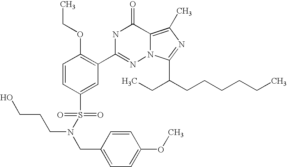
C1=CC(S(=O)(=O)N(CCCO)CC2=CC=C(OC)C=C2)=CC(C2=NN3C(=C(C)N=C3C(CCCCCC)CC)C(=O)N2)=C1OCC
